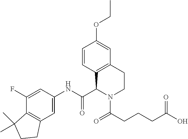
C1=CC2=C(C=C1OCC)CCN(C(CCCC(O)=O)=O)C2C(NC1=CC2=C(C(F)=C1)C(C)(C)CC2)=O
